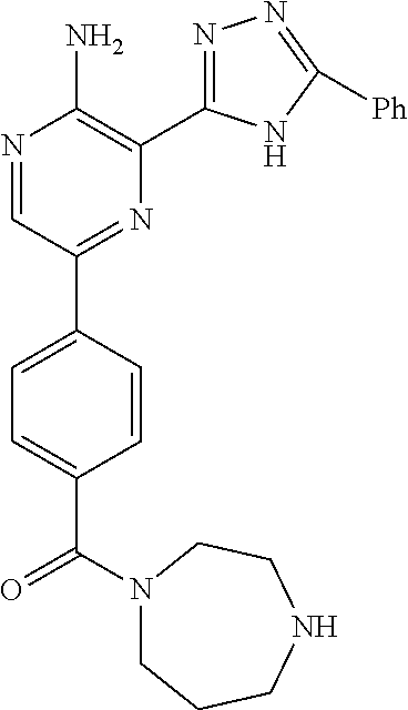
N1(C(C2=CC=C(C3=NC(C4=NN=C([Ph])N4)=C(N)N=C3)C=C2)=O)CCCNCC1
